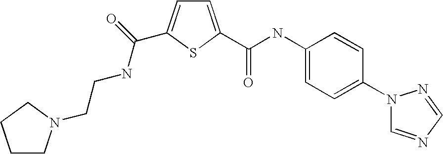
C1=C(C(NC2=CC=C(N3C=NC=N3)C=C2)=O)SC(C(=O)NCCN2CCCC2)=C1
